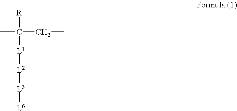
CC(CC)([R])[L1][L2][L3][L6]
